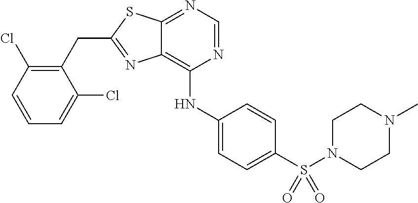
C1(CC2=NC3=C(NC4=CC=C(S(N5CCN(C)CC5)(=O)=O)C=C4)N=CN=C3S2)=C(Cl)C=CC=C1Cl
